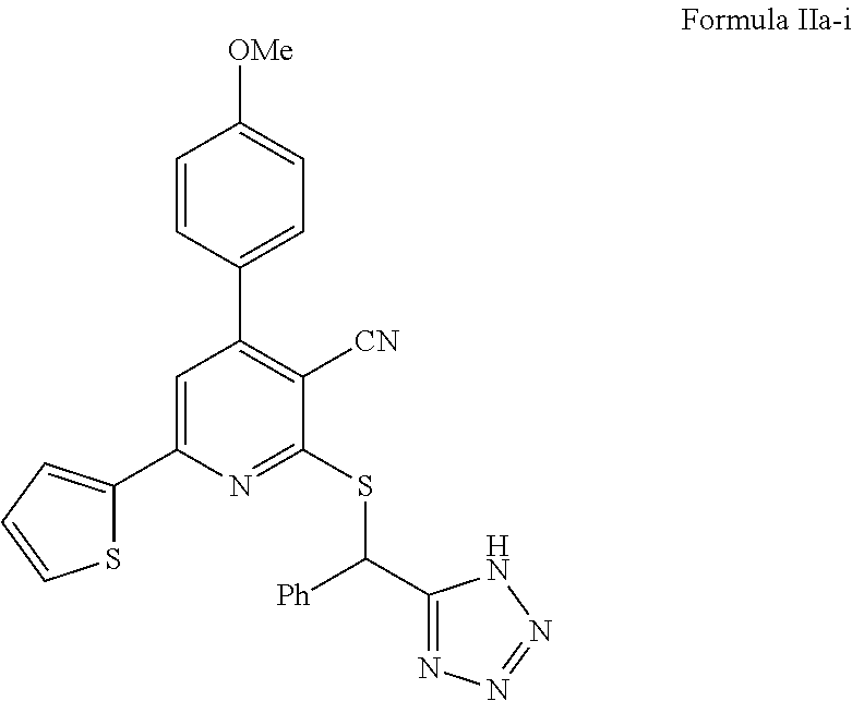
C1=C(C2=CC=CS2)N=C(SC([Ph])C2=NN=NN2)C([CN])=C1C1=CC=C([OMe])C=C1
